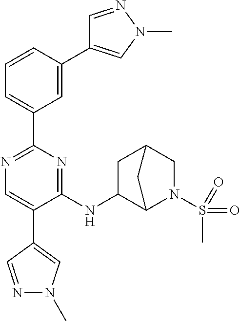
C1=C(C2=CN(C)N=C2)C=CC=C1C1=NC=C(C2=CN(C)N=C2)C(NC2C3N(S(C)(=O)=O)CC(C2)C3)=N1
